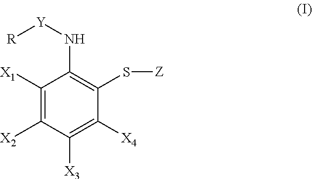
C1([X1])=C([X2])C([X3])=C([X4])C(S[Z])=C1N[Y][R]
